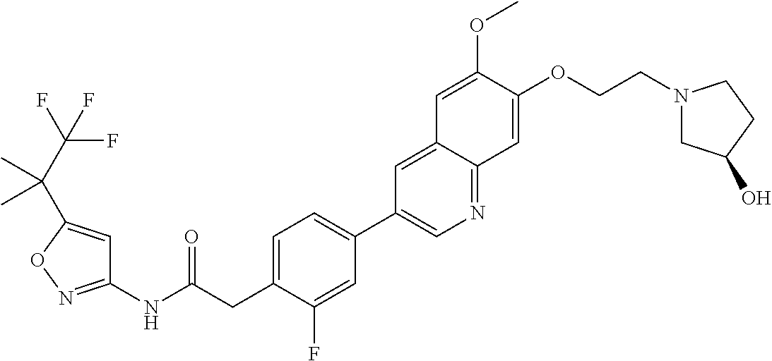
C1(NC(CC2=CC=C(C3=CN=C4C(=C3)C=C(OC)C(OCCN3CC(O)CC3)=C4)C=C2F)=O)=NOC(C(C(F)(F)F)(C)C)=C1
